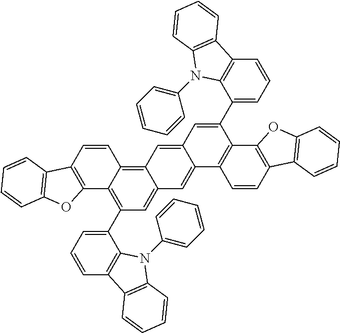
C1(C2=CC=CC3=C2N(C2=CC=CC=C2)C2=C3C=CC=C2)=C2C(=C3C(=C1)C=C1C(=C3)C=C(C3=CC=CC4=C3N(C3=CC=CC=C3)C3=C4C=CC=C3)C3=C1C=CC1=C3OC3=C1C=CC=C3)C=CC1=C2OC2=C1C=CC=C2
